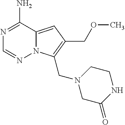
N1=C(N)C2=CC(COC)=C(CN3CCNC(=O)C3)N2N=C1
